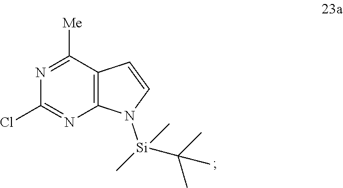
N1=C([Me])C2=C(N=C1Cl)N([Si](C)(C)C(C)(C)C)C=C2
